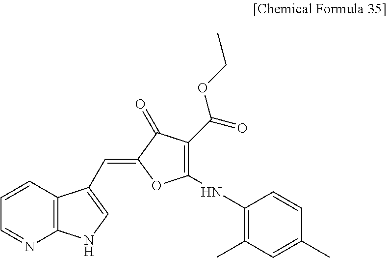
C12=C(C(C=C3OC(NC4=C(C)C=C(C)C=C4)=C(C(=O)OCC)C3=O)=CN1)C=CC=N2
